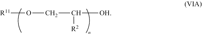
[R11]OCC([OH])[R2]
